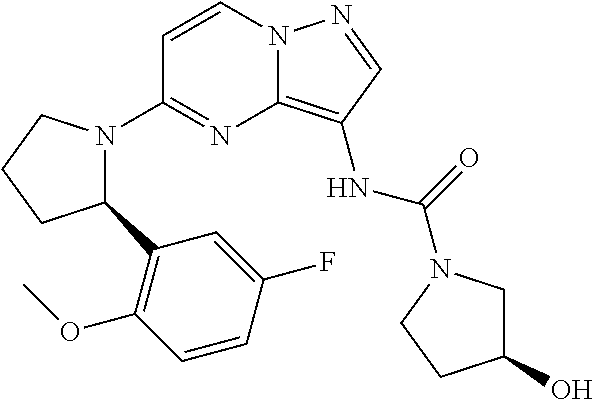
C1=CN2C(=C(NC(=O)N3CC(O)CC3)C=N2)N=C1N1C(C2=C(OC)C=CC(F)=C2)CCC1
